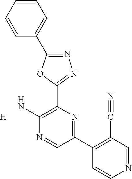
N1=C(C2=CC=CC=C2)OC(C2=C(N)N=CC(C3=C(C#N)C=NC=C3)=N2)=N1.[H]
